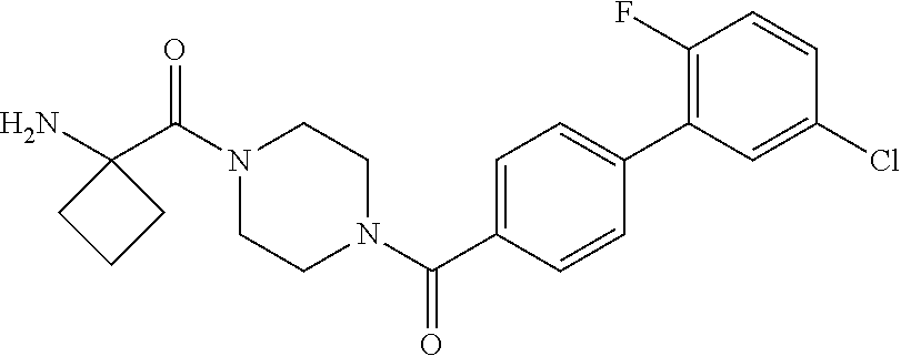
NC1(C(N2CCN(C(=O)C3=CC=C(C4=C(F)C=CC(Cl)=C4)C=C3)CC2)=O)CCC1
